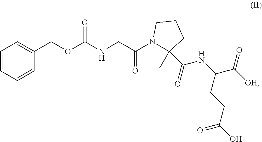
N(CC(N1C(C(=O)NC(C([OH])=O)CCC(O)=O)(C)CCC1)=O)C(OCC1=CC=CC=C1)=O
